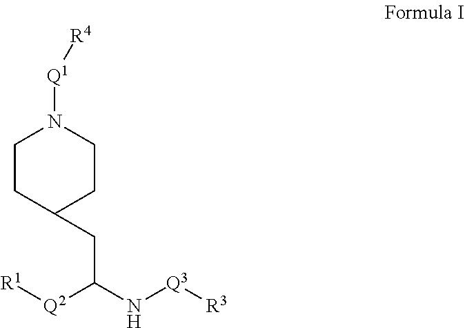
N1([Q1][R4])CCC(CC(N[Q3][R3])[Q2][R1])CC1
